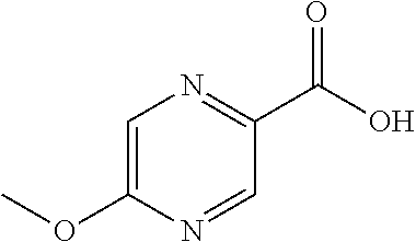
O(C1=CN=C(C(O)=O)C=N1)C
